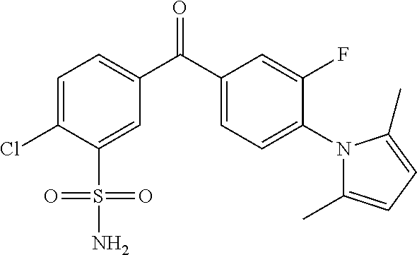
C1=C(Cl)C(S(=O)(=O)N)=CC(C(C2=CC=C(N3C(C)=CC=C3C)C(F)=C2)=O)=C1
